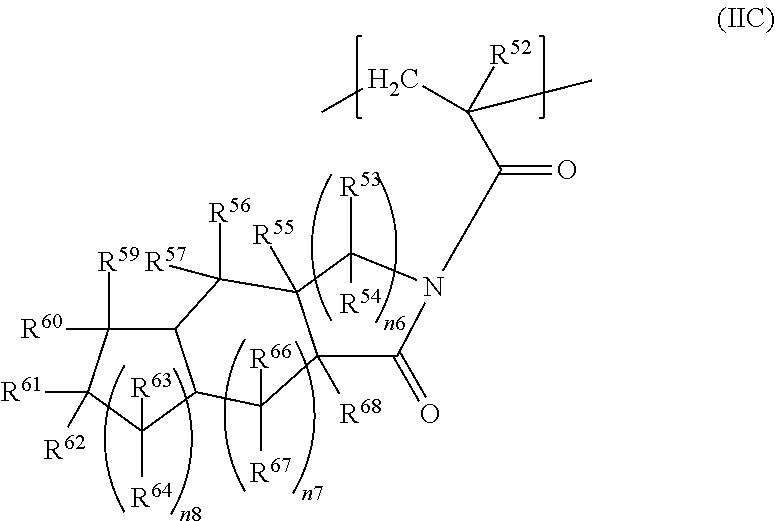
C12C([R59])([R60])C([R61])([R62])C([R63])([R64])C1C([R66])([R67])C1([R68])C([R55])(C2([R56])[R57])C([R53])([R54])N(C(=O)C([R52])(CC)C)C1=O
